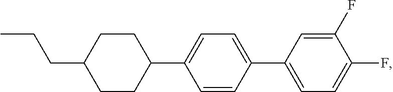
C1(F)=CC(C2=CC=C(C3CCC(CCC)CC3)C=C2)=CC=C1F
